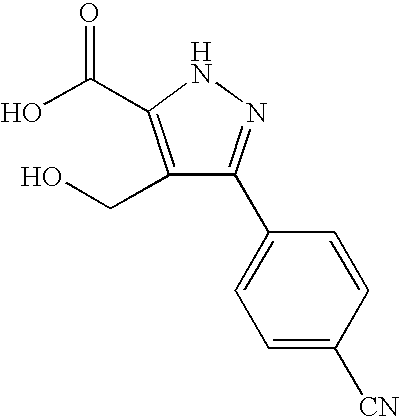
C1(CO)=C(C(O)=O)NN=C1C1=CC=C([CN])C=C1
